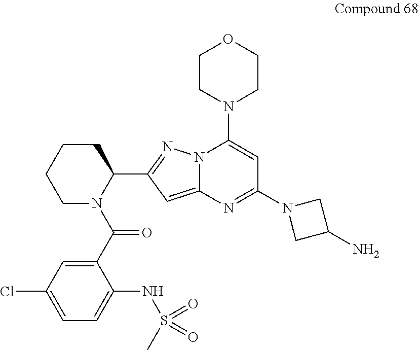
C1(C(N2C(C3=NN4C(=C3)N=C(N3CC(N)C3)C=C4N3CCOCC3)CCCC2)=O)=CC(Cl)=CC=C1NS(C)(=O)=O
